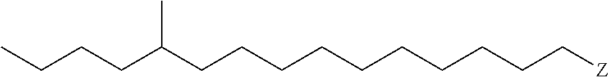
C(CCCCC[Z])CCCCC(CCCC)C
